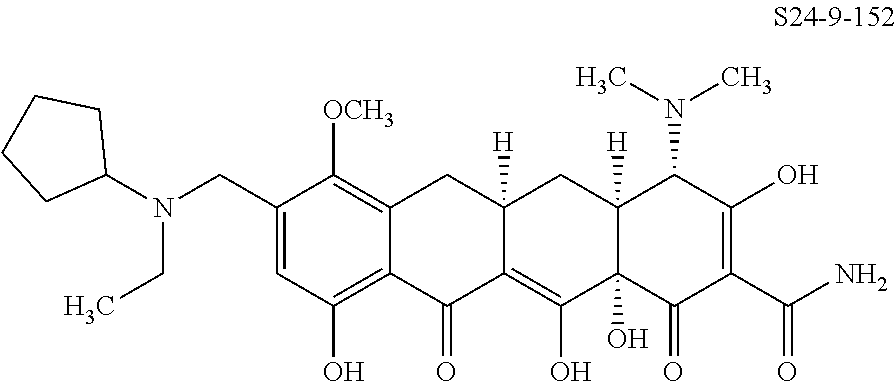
C1(CN(C2CCCC2)CC)=CC(O)=C2C(=C1[OCH3])CC1([H])C(=C(O)C3(O)C([H])(C1)C(N(C)C)C(O)=C(C(N)=O)C3=O)C2=O
